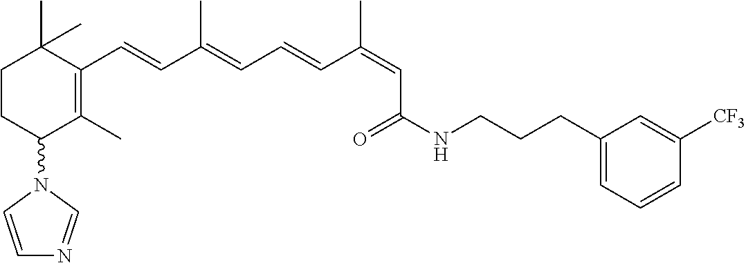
C1CC(N2C=CN=C2)C(C)=C(C=CC(=CC=CC(=CC(NCCCC2=CC=CC([CF3])=C2)=O)C)C)C1(C)C
